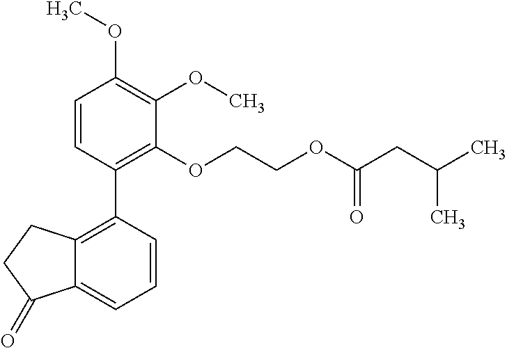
C1=CC(C2=C3C(=CC=C2)C(=O)CC3)=C(OCCOC(CC(C)C)=O)C(OC)=C1OC
